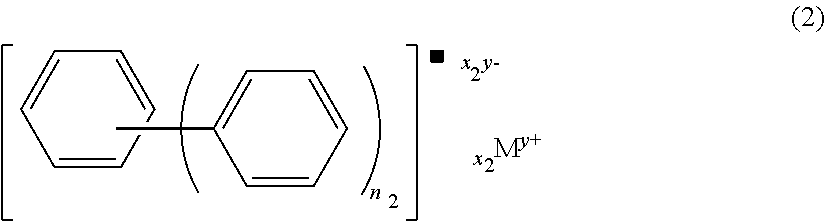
C1=CC=CC=C1.C1=CC=CC=C1C
